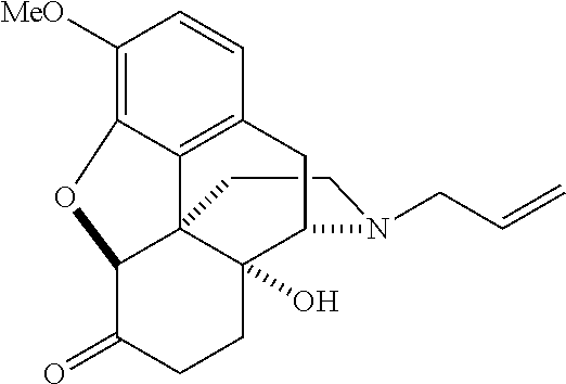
C1CN(CC=C)C2C3(O)C14C1=C(C=CC([MeO])=C1OC4C(=O)CC3)C2
